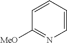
C1=CC=CN=C1[MeO]
